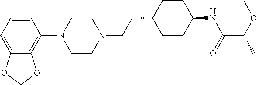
C1=CC=C2C(=C1N1CCN(CCC3CCC(NC(=O)C(OC)C)CC3)CC1)OCO2
